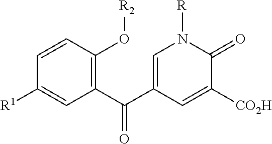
C1(C(C2=CN([R])C(=O)C([CO2H])=C2)=O)=C(O[R2])C=CC([R1])=C1
